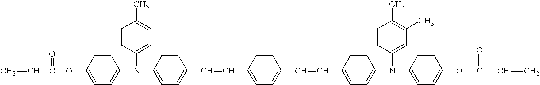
C=CC(=O)OC1=CC=C(N(C2=CC=C(C)C=C2)C2=CC=C(C=CC3=CC=C(C=CC4=CC=C(N(C5=CC(C)=C(C)C=C5)C5=CC=C(OC(=O)C=C)C=C5)C=C4)C=C3)C=C2)C=C1
